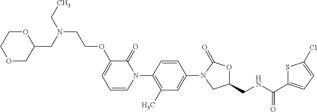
C1=C(N2CC(CNC(C3=CC=C(Cl)S3)=O)OC2=O)C=CC(N2C(=O)C(OCCN(CC)CC3OCCOC3)=CC=C2)=C1C
